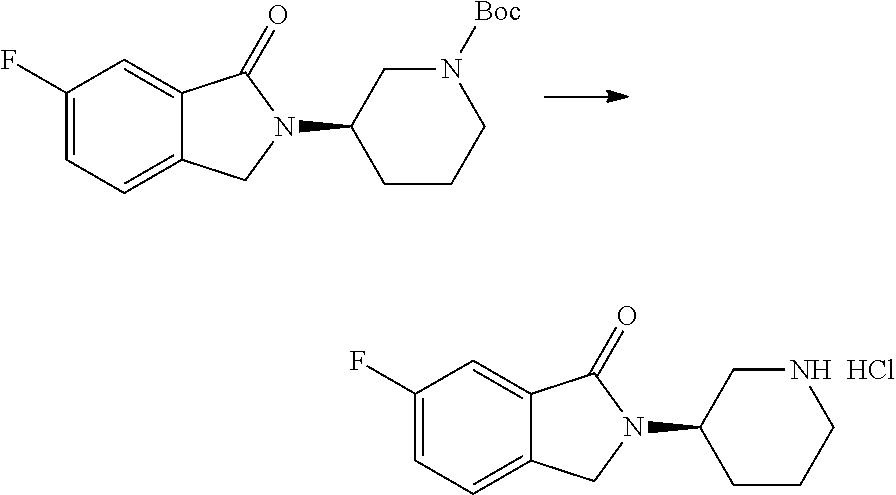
C1(F)=CC=C2C(=C1)C(=O)N(C1CCCN([Boc])C1)C2.C1(F)=CC=C2C(=C1)C(=O)N(C1CCCNC1)C2.Cl
